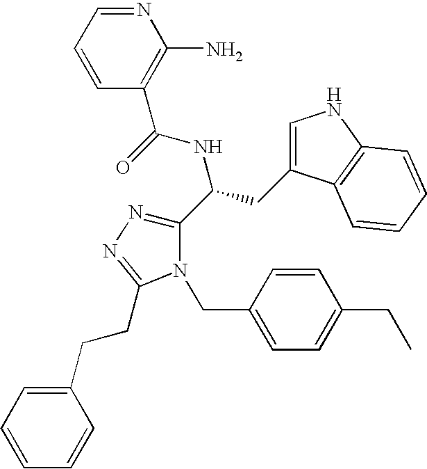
N1=CC=CC(C(=O)NC(CC2=CNC3=C2C=CC=C3)C2=NN=C(CCC3=CC=CC=C3)N2CC2=CC=C(CC)C=C2)=C1N
